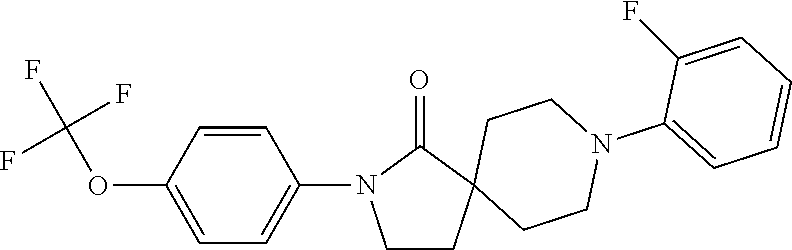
C1=CC(OC(F)(F)F)=CC=C1N1CCC2(CCN(C3=CC=CC=C3F)CC2)C1=O
